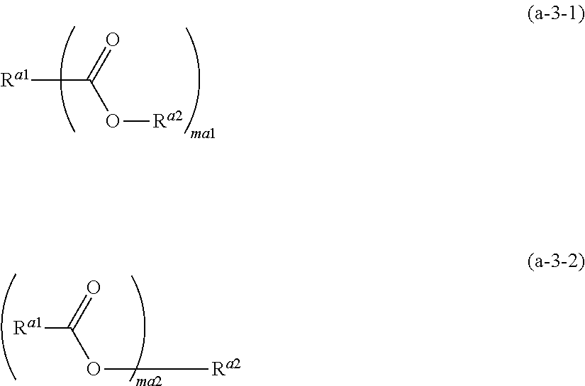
[Ra1]C(=O)O[Ra2].[Ra1]C(=O)O[Ra2]
